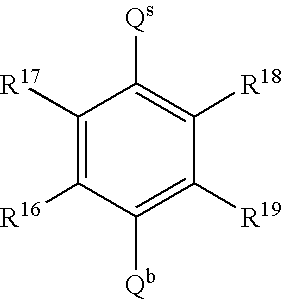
C1([R17])=C([R16])C([Qb])=C([R19])C([R18])=C1[Qs]
